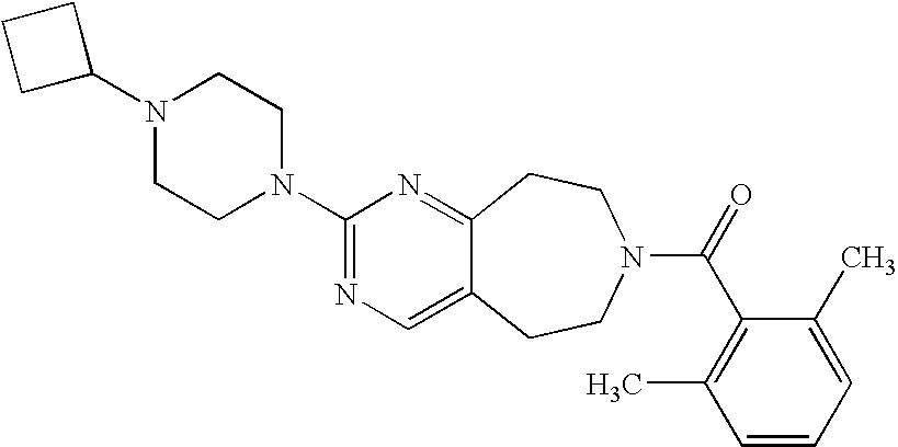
C1C(N2CCN(C3=NC=C4C(=N3)CCN(C(=O)C3=C(C)C=CC=C3C)CC4)CC2)CC1
